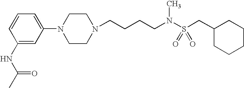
C(CCCN(S(CC1CCCCC1)(=O)=O)C)N1CCN(C2=CC=CC(NC(C)=O)=C2)CC1
